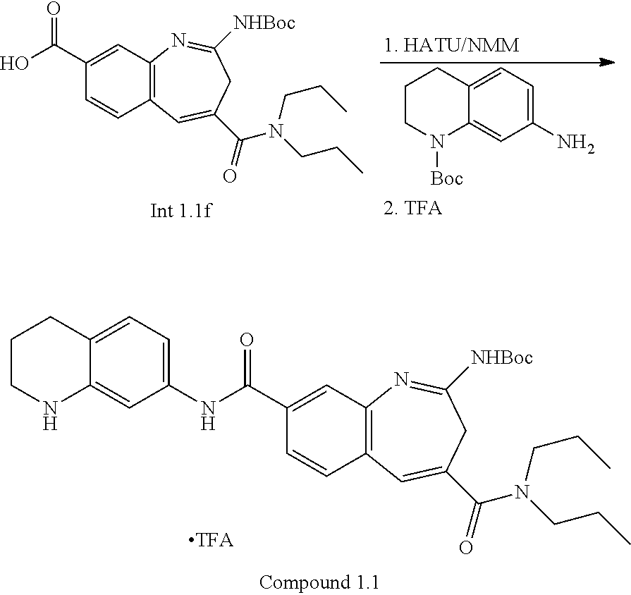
C1(C(NC2=CC=C3C(=C2)NCCC3)=O)=CC2=C(C=C1)C=C(C(N(CCC)CCC)=O)CC([NHBoc])=N2.C1CN([Boc])C2=CC(N)=CC=C2C1.C1(C(O)=O)=CC2=C(C=C1)C=C(C(N(CCC)CCC)=O)CC([NHBoc])=N2
